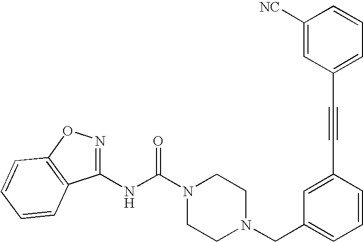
N(C(N1CCN(CC2=CC=CC(C#CC3=CC=CC([NC])=C3)=C2)CC1)=O)C1=NOC2=C1C=CC=C2
